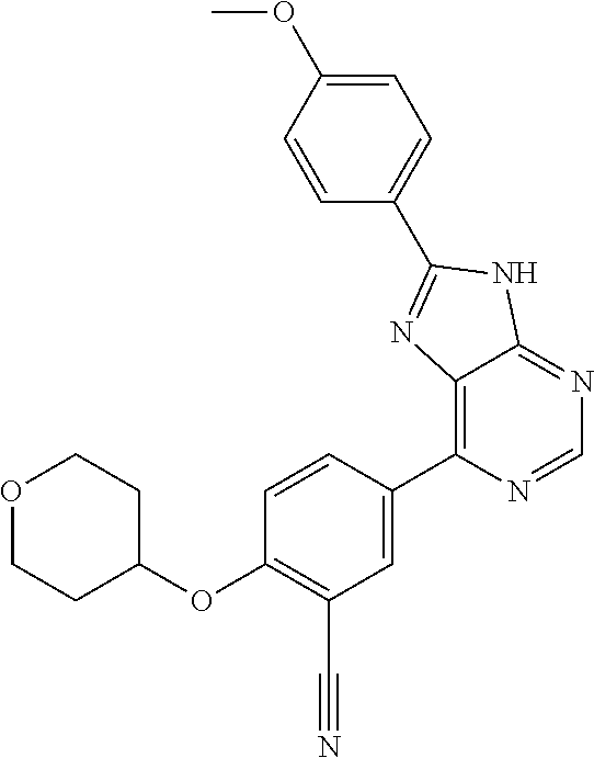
O(C1=C(C#N)C=C(C2=C3C(=NC=N2)NC(C2=CC=C(OC)C=C2)=N3)C=C1)C1CCOCC1
